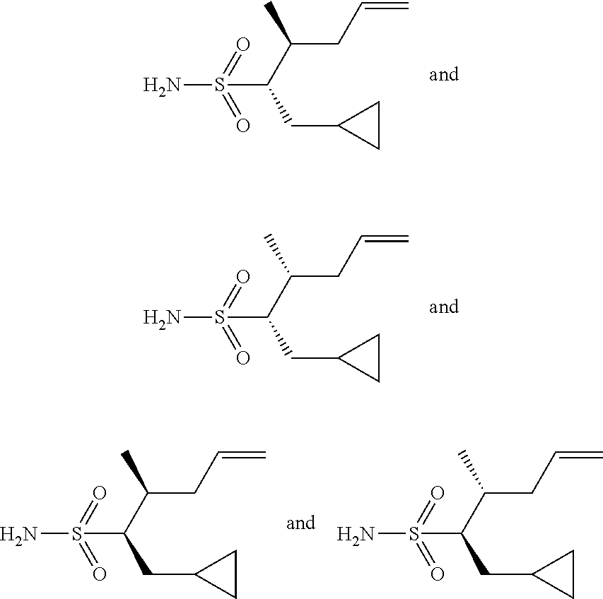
NS(=O)(=O)C(CC1CC1)C(CC=C)C.NS(=O)(=O)C(CC1CC1)C(CC=C)C.NS(=O)(=O)C(CC1CC1)C(CC=C)C.NS(=O)(=O)C(CC1CC1)C(CC=C)C
